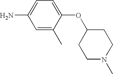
C1=C(C)C(OC2CCN(C)CC2)=CC=C1N
